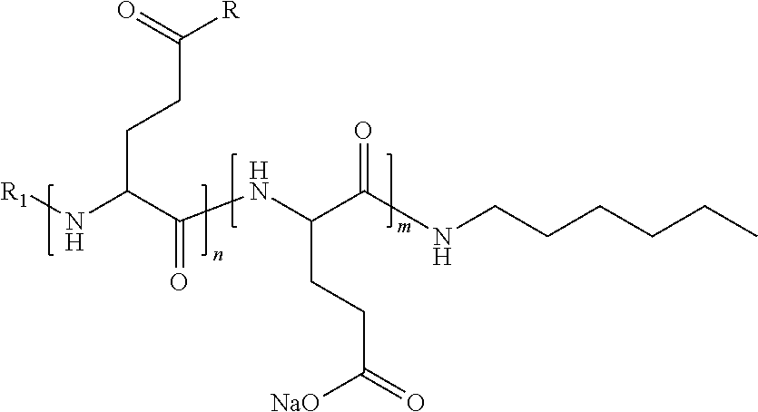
C(NC(C(N[R1])CCC([R])=O)=O)(CCC(=O)[NaO])C(=O)NCCCCCC
